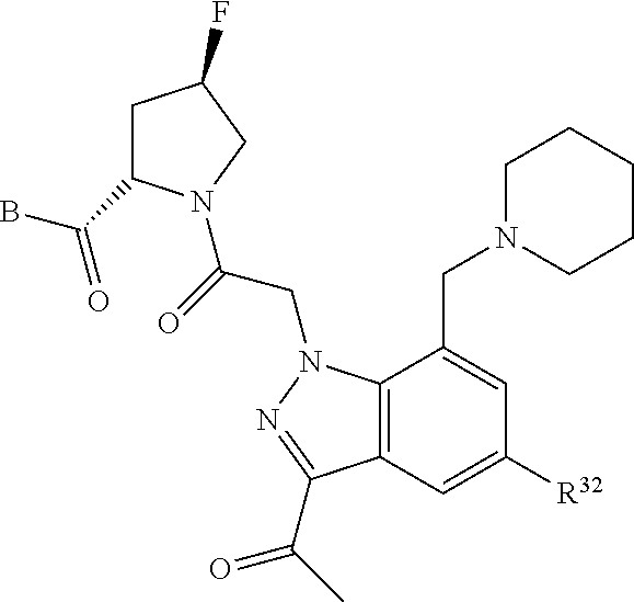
C1C(C(B)=O)N(C(=O)CN2C3=C(C=C([R32])C=C3CN3CCCCC3)C(C(=O)C)=N2)CC1F
